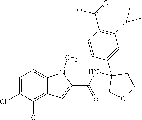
C1=C(Cl)C(Cl)=C2C(=C1)N(C)C(C(NC1(C3=CC(C4CC4)=C(C(O)=O)C=C3)COCC1)=O)=C2
